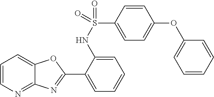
C1(C2=NC3=NC=CC=C3O2)=CC=CC=C1NS(C1=CC=C(OC2=CC=CC=C2)C=C1)(=O)=O
